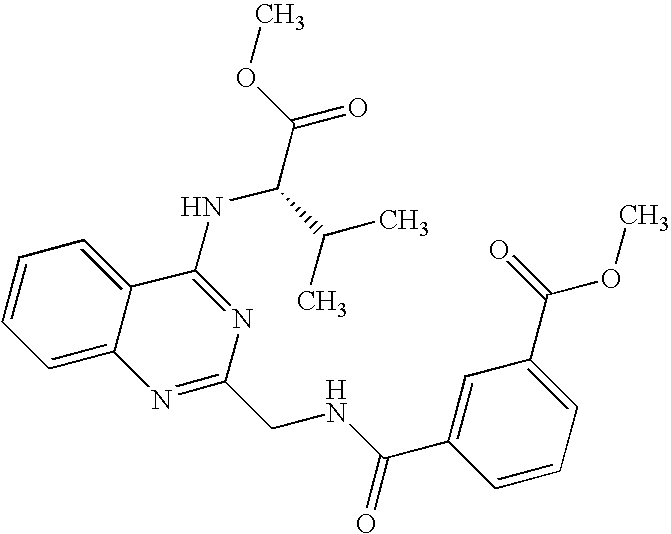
C12=CC=CC=C1C(NC(C(=O)OC)C(C)C)=NC(CNC(C1=CC(C(=O)OC)=CC=C1)=O)=N2
